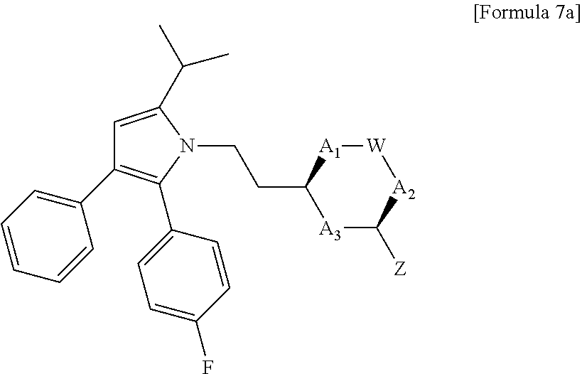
C1=CC=CC(C2=C(C3=CC=C(F)C=C3)N(CCC3[A3]C([Z])[A2][W][A1]3)C(C(C)C)=C2)=C1
